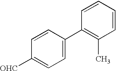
C1(C2=CC=C([OHC])C=C2)=C(C)C=CC=C1
